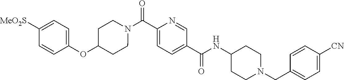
N(C(C1=CC=C(C(=O)N2CCC(OC3=CC=C([SO2Me])C=C3)CC2)N=C1)=O)C1CCN(CC2=CC=C([CN])C=C2)CC1
